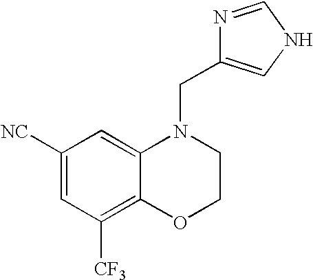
C1([NC])=CC([CF3])=C2C(=C1)N(CC1=CNC=N1)CCO2
